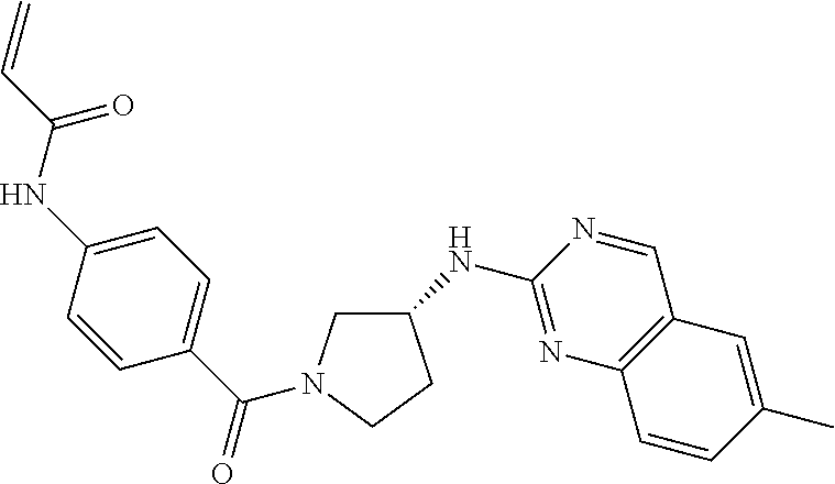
C1(NC2=NC3=C(C=N2)C=C(C)C=C3)CN(C(C2=CC=C(NC(=O)C=C)C=C2)=O)CC1
